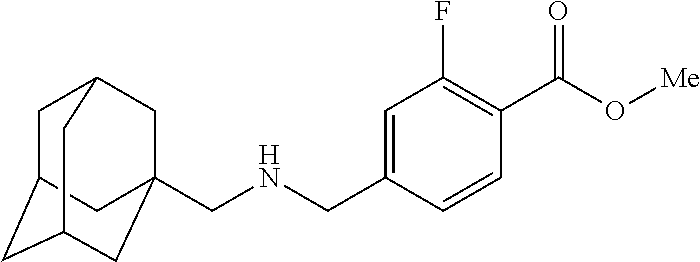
C(NCC1=CC(F)=C(C(O[Me])=O)C=C1)C12CC3CC(CC(C1)C3)C2
